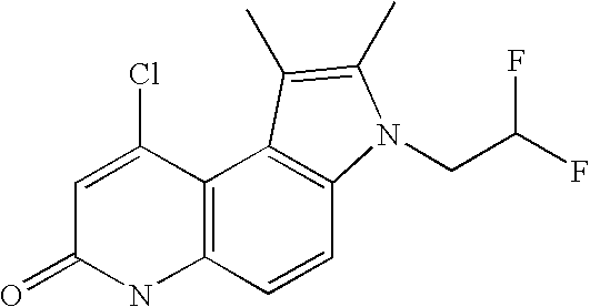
C1=C(Cl)C2=C(NC1=O)C=CC1=C2C(C)=C(C)N1CC(F)F
